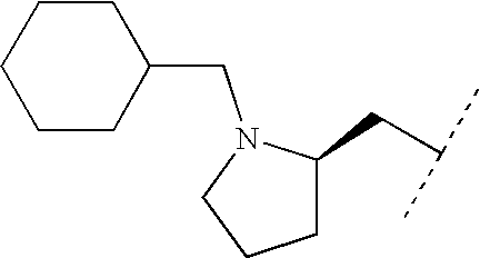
C1C(CC(C)C)N(CC2CCCCC2)CC1
